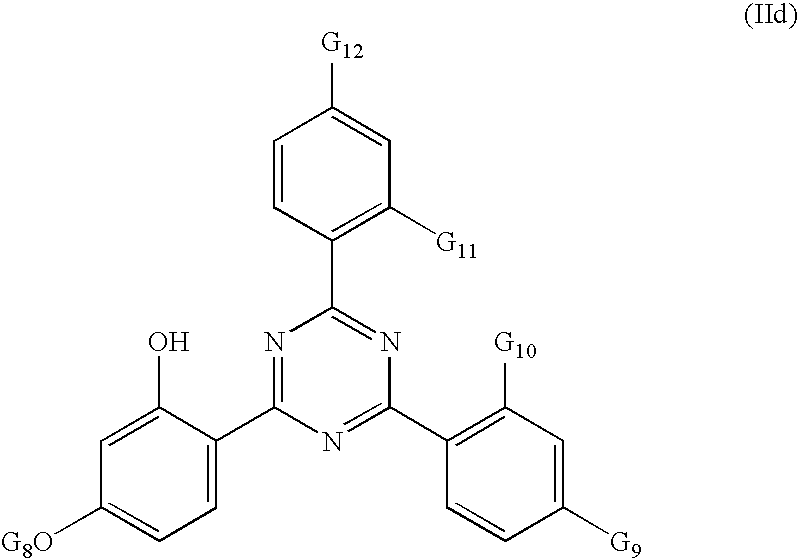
C1([G11])=C(C2=NC(C3=C([G10])C=C([G9])C=C3)=NC(C3=CC=C([G8O])C=C3O)=N2)C=CC([G12])=C1
